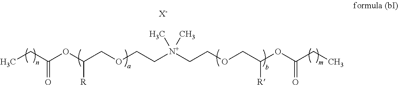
CCC(OC(COCC[N+](CCOCC(OC(CC)=O)[R])(C)C)[R])=O.[X-]
